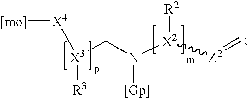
[[mo]][X4][X3](CN([X2]([Z2]=C)[R2])[[Gp]])[R3]
